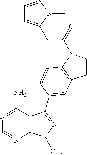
N1=C(N)C2=C(N=C1)N(C)N=C2C1=CC2=C(N(C(=O)CC3=CC=CN3C)CC2)C=C1
